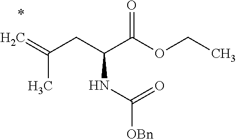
C=C(CC(C(OCC)=O)NC([OBn])=O)C
